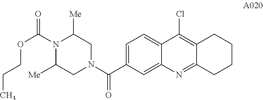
C1=C(C(N2CC([Me])N(C(=O)OCCC)C([Me])C2)=O)C=C2C(=C1)C(Cl)=C1C(=N2)CCCC1
